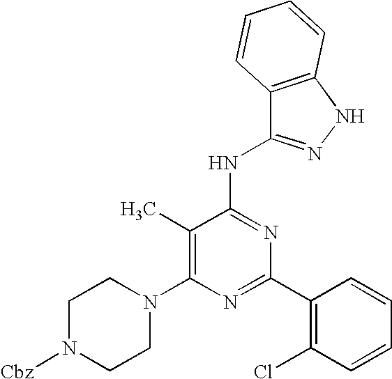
C1(C)=C(N2CCN([Cbz])CC2)N=C(C2=C(Cl)C=CC=C2)N=C1NC1=NNC2=C1C=CC=C2
